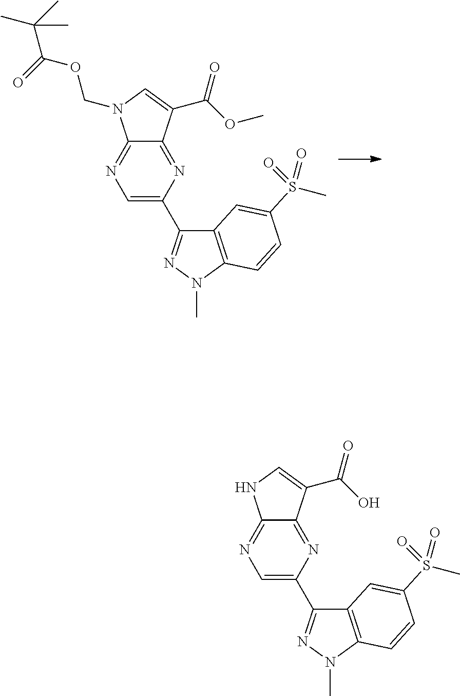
C12=NC=C(C3=NN(C)C4=C3C=C(S(C)(=O)=O)C=C4)N=C1C(C(OC)=O)=CN2COC(C(C)(C)C)=O.C12=NC=C(C3=NN(C)C4=C3C=C(S(C)(=O)=O)C=C4)N=C1C(C(O)=O)=CN2
